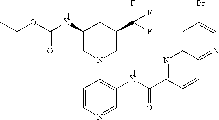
C1=CN=CC(NC(C2=NC3=CC(Br)=CN=C3C=C2)=O)=C1N1CC(C(F)(F)F)CC(NC(OC(C)(C)C)=O)C1
